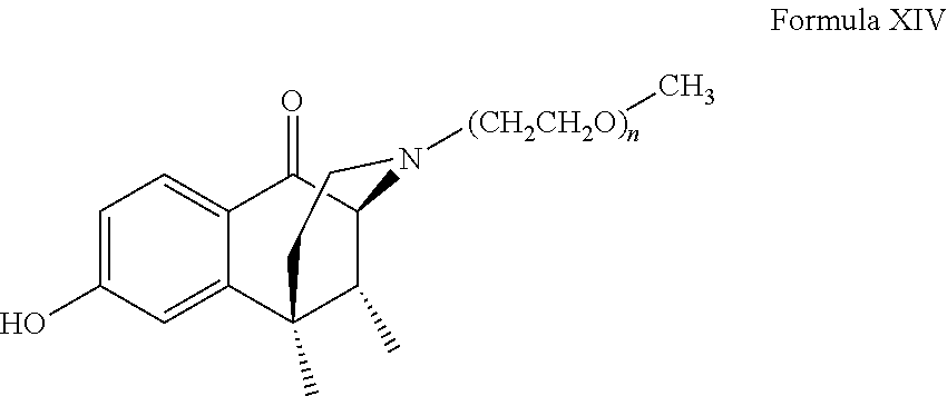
C1(O)=CC=C2C(=C1)C1(C)C(C)C(C2=O)N([(CH2CH2O)n]C)CC1
